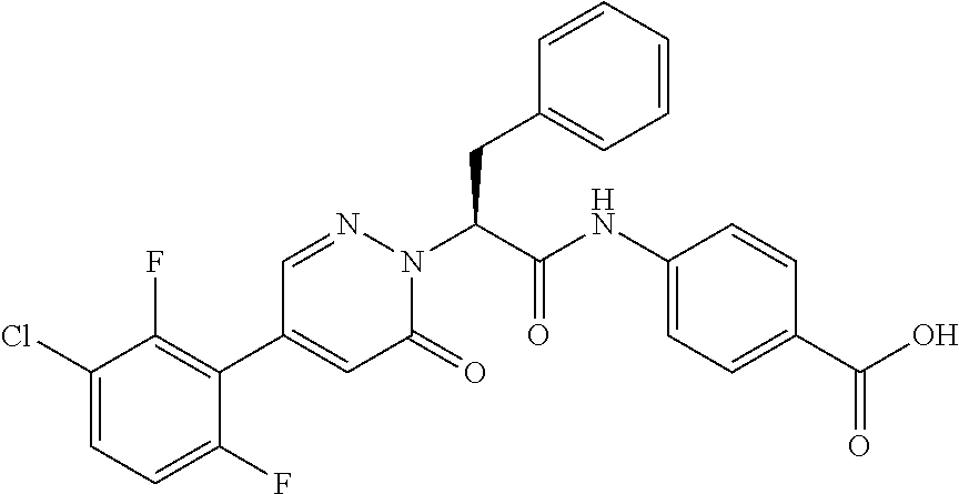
C1(Cl)=CC=C(F)C(C2=CC(=O)N(C(C(NC3=CC=C(C(O)=O)C=C3)=O)CC3=CC=CC=C3)N=C2)=C1F
